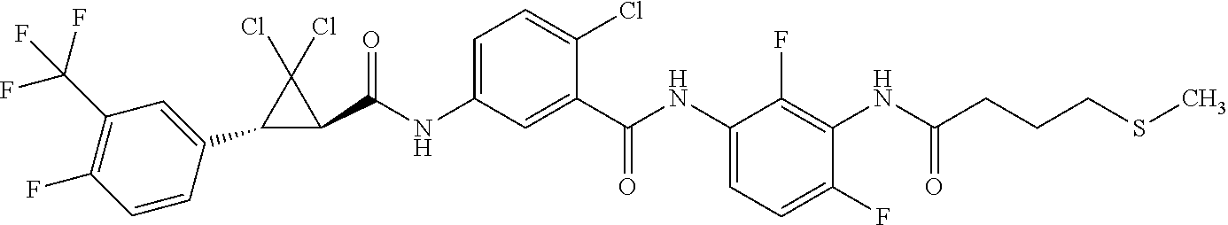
C1(C2=CC(C(F)(F)F)=C(F)C=C2)C(C(NC2=CC=C(Cl)C(C(NC3=CC=C(F)C(NC(CCCSC)=O)=C3F)=O)=C2)=O)C1(Cl)Cl
